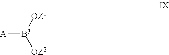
[A][B3]([OZ2])[OZ1]
